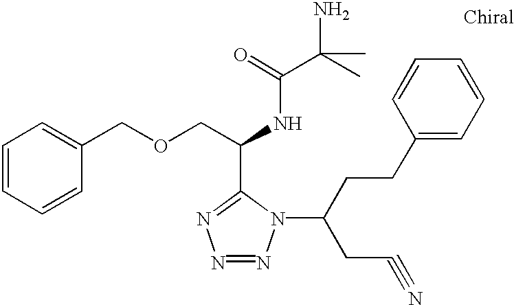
C1=CC=CC(COCC(NC(C(C)(N)C)=O)C2=NN=NN2C(CCC2=CC=CC=C2)CC#N)=C1
